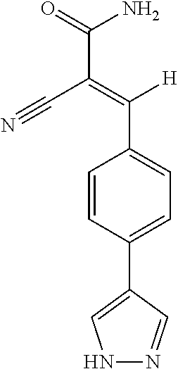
C1(C2=CC=C(C(=C(C#N)C(N)=O)[H])C=C2)=CNN=C1
